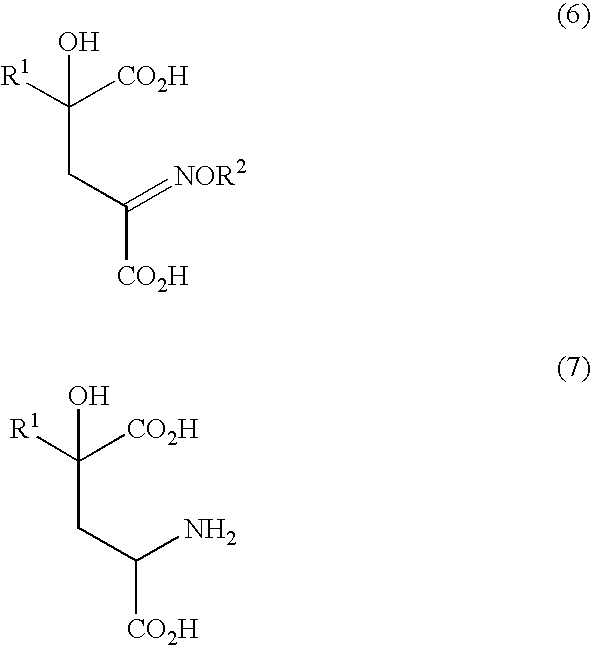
[R1]C([CO2H])(CC([CO2H])=[NOR2])O.[R1]C([CO2H])(CC([CO2H])N)O
